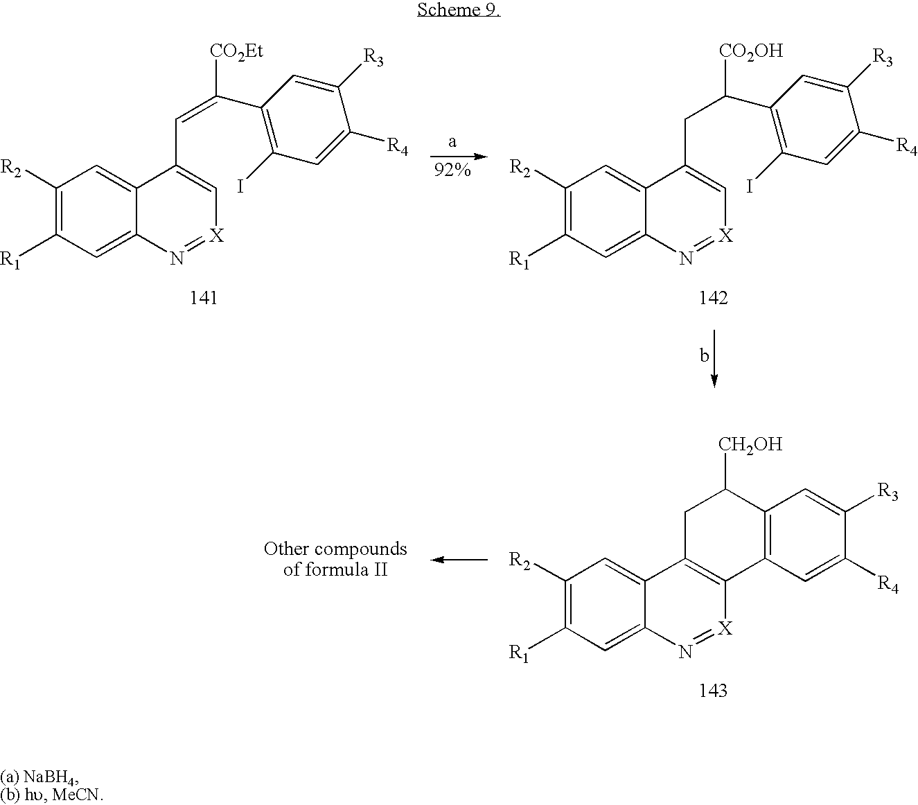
C1([R2])=C([R1])C=C2C(=C1)C1=C([X]=N2)C2=C(C([CH2OH])C1)C=C([R3])C([R4])=C2.[Other compoundsof formula II].C1([R2])=C([R1])C=C2C(=C1)C(C=C(C1=C(I)C=C([R4])C([R3])=C1)[CO2Et])=C[X]=N2.C1([R2])=C([R1])C=C2C(=C1)C(CC(C1=C(I)C=C([R4])C([R3])=C1)[CO2OH])=C[X]=N2
